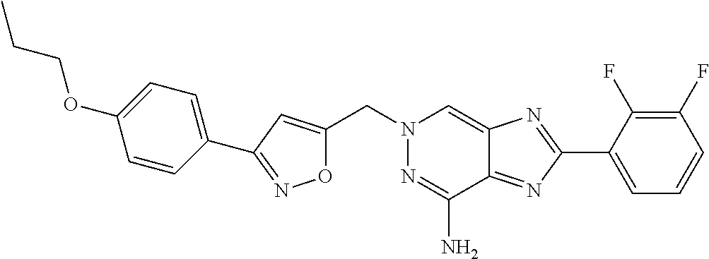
C(N1N=C(N)C2=NC(C3=CC=CC(F)=C3F)=NC2=C1)C1=CC(C2=CC=C(OCCC)C=C2)=NO1
